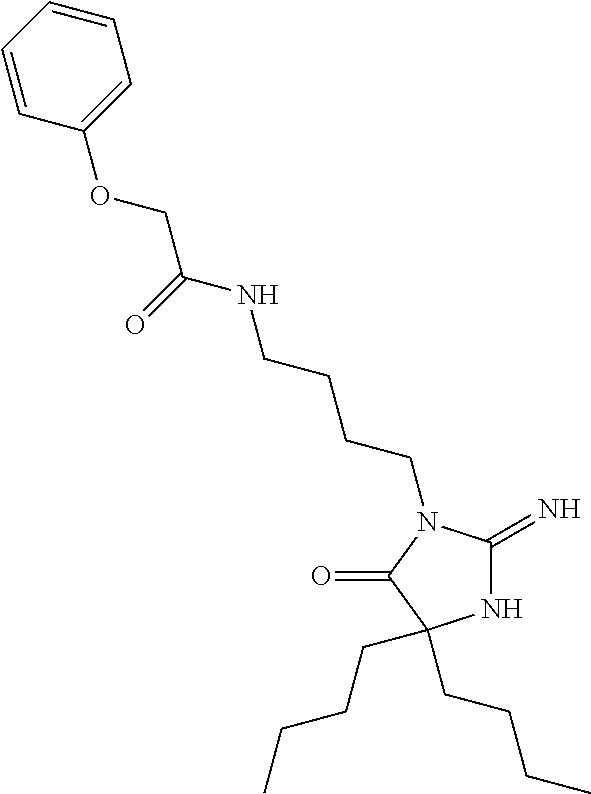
N1C(=N)N(CCCCNC(COC2=CC=CC=C2)=O)C(=O)C1(CCCC)CCCC
